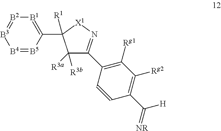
[B4]1=[B5]C(C2([R1])C([R3b])([R3a])C(C3=C([Rg1])C([Rg2])=C(C([H])=[NR])C=C3)=N[X1]2)=[B1][B2]=[B3]1
